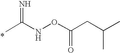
CC(NOC(CC(C)C)=O)=N
